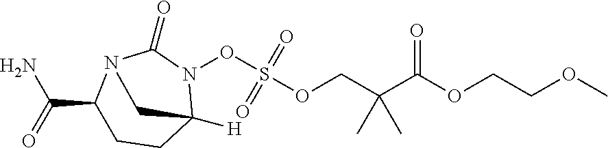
O(C(C(COS(ON1C2([H])CCC(C(N)=O)N(C1=O)C2)(=O)=O)(C)C)=O)CCOC
